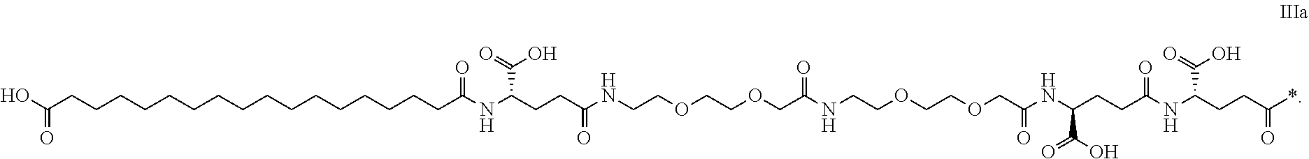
OC(CCCCCCCCCCCCCCCCC(NC(CCC(NCCOCCOCC(NCCOCCOCC(NC(CCC(NC(CCC(*)=O)C(=O)O)=O)C(O)=O)=O)=O)=O)C(=O)O)=O)=O
